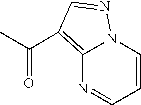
C12=C(C(=O)C)C=NN1C=CC=N2
